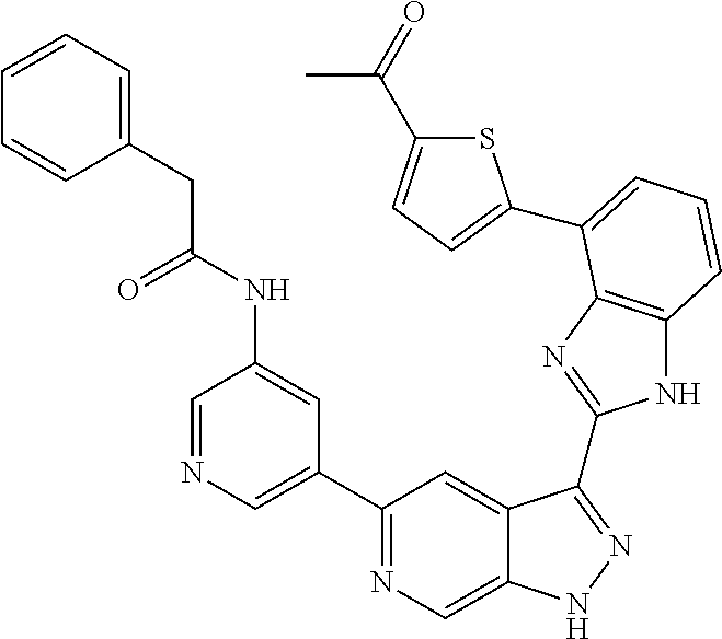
C1=NC=C(C2=NC=C3C(=C2)C(C2=NC4=C(N2)C=CC=C4C2=CC=C(C(=O)C)S2)=NN3)C=C1NC(CC1=CC=CC=C1)=O
